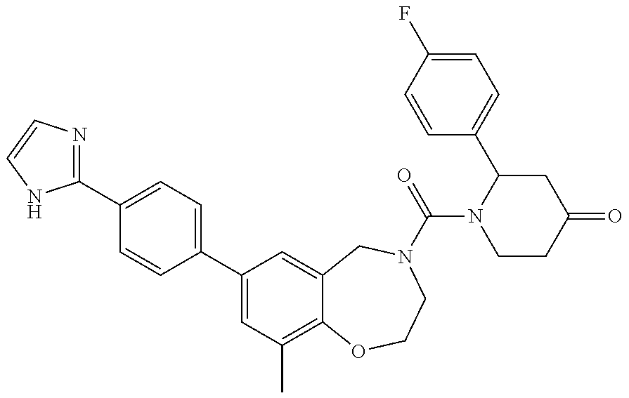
C1(C2=CC=C(C3=CC(C)=C4C(=C3)CN(C(=O)N3CCC(=O)CC3C3=CC=C(F)C=C3)CCO4)C=C2)=NC=CN1
